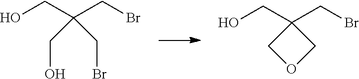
OCC(CBr)(CO)CBr.OCC1(CBr)COC1
